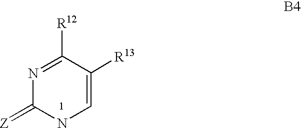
N1=C([R12])C([R13])=CNC1=[Z]
